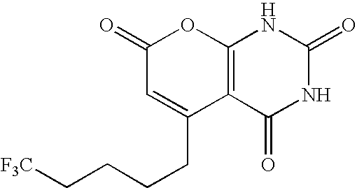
C12=C(C(=O)NC(=O)N1)C(CCCC[F3C])=CC(=O)O2
